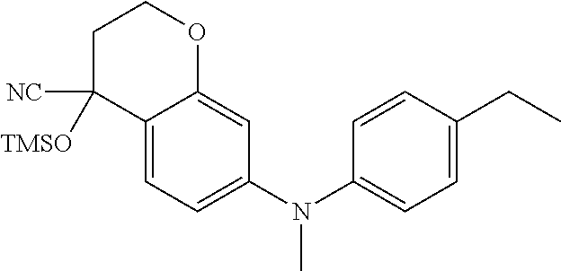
C1([NC])([TMSO])C2=CC=C(N(C3=CC=C(CC)C=C3)C)C=C2OCC1
